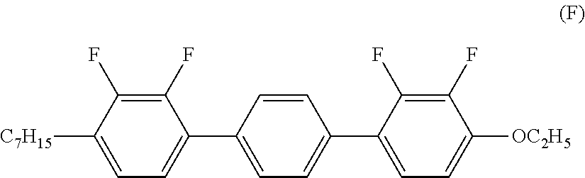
[C7H15]C1=CC=C(C2=CC=C(C3=CC=C([OC2H5])C(F)=C3F)C=C2)C(F)=C1F
